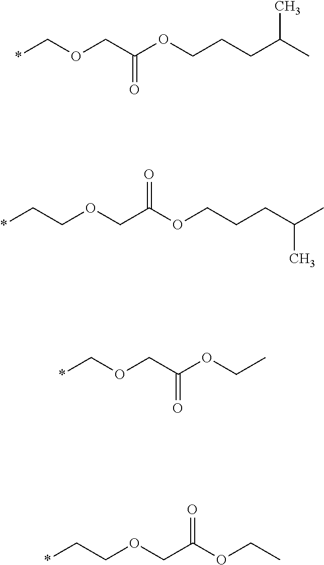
*COCC(OCC)=O.*CCOCC(OCC)=O.*COCC(OCCCC(C)C)=O.*CCOCC(OCCCC(C)C)=O
